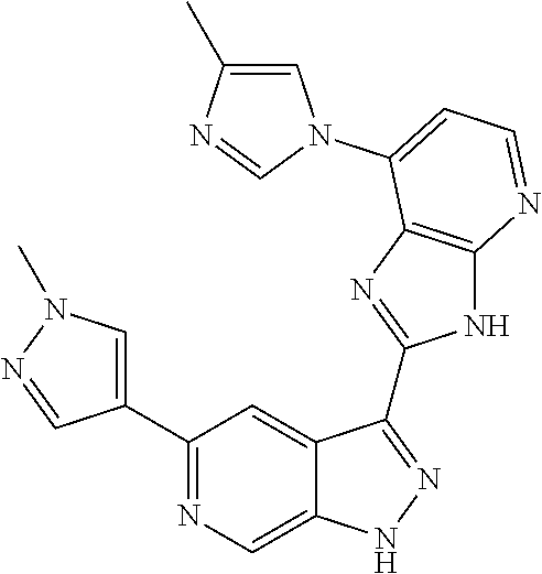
C1(C2=NC=C3C(=C2)C(C2=NC4=C(N2)N=CC=C4N2C=C(C)N=C2)=NN3)=CN(C)N=C1
